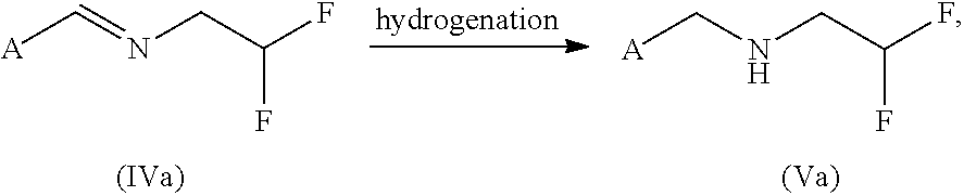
[A]C=NCC(F)F.[A]CNCC(F)F
